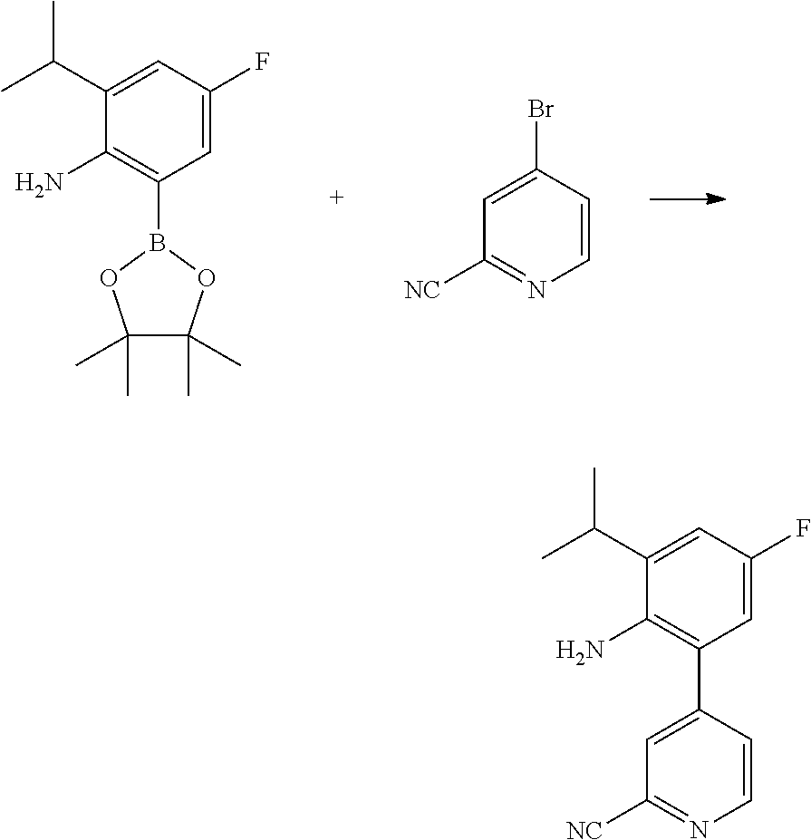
C1=CN=C([NC])C=C1Br.C1=C(F)C=C(C(C)C)C(N)=C1B1OC(C)(C)C(C)(C)O1.C1=C(F)C=C(C(C)C)C(N)=C1C1=CC([NC])=NC=C1
